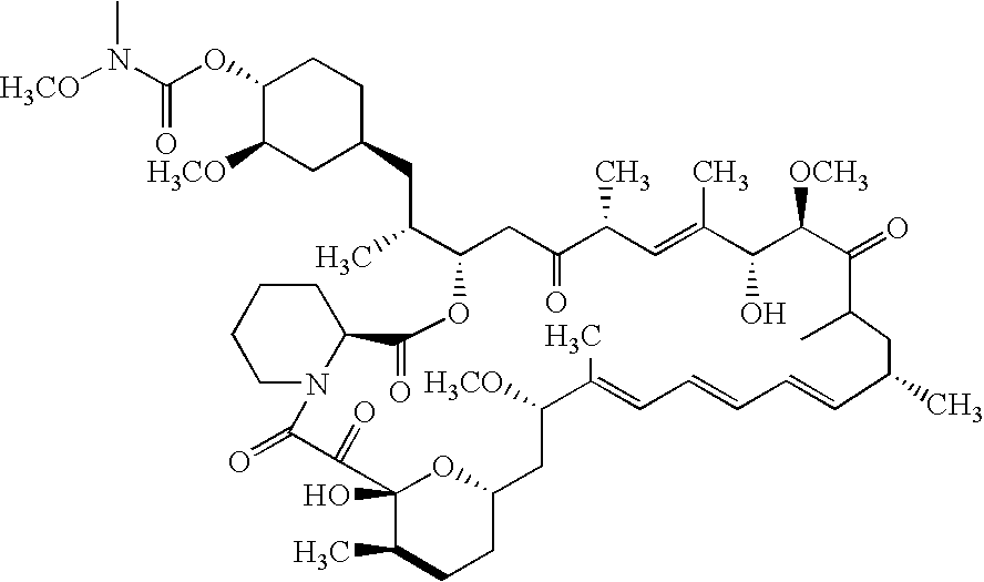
C1(OC(=O)N(C)[H3CO])C([H3CO])CC(CC(C)C2CC(=O)C(C)C=C(C)C(O)C([OCH3])C(=O)C(C)CC(C)C=CC=CC=C(C)C([H3CO])CC3CCC(C)C(O)(C(=O)C(=O)N4C(C(=O)O2)CCCC4)O3)CC1
